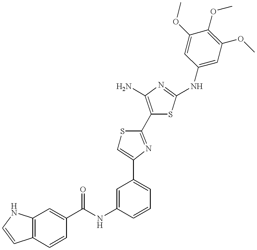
C1(C(NC2=CC(C3=CSC(C4=C(N)N=C(NC5=CC(OC)=C(OC)C(OC)=C5)S4)=N3)=CC=C2)=O)=CC2=C(C=C1)C=CN2
